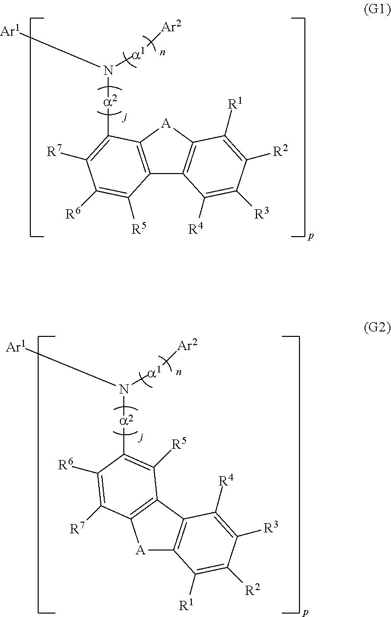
C12=C([A]C3=C1C([R4])=C([R3])C([R2])=C3[R1])C([a]N([a1][Ar2])[Ar1])=C([R7])C([R6])=C2[R5].[a](N([a1][Ar2])[Ar1])C1=C([R5])C2=C([A]C3=C2C([R4])=C([R3])C([R2])=C3[R1])C([R7])=C1[R6]
